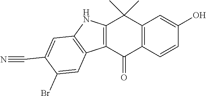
C12=C(C=CC(O)=C1)C(=O)C1=C(C2(C)C)NC2=C1C=C(Br)C(C#N)=C2
